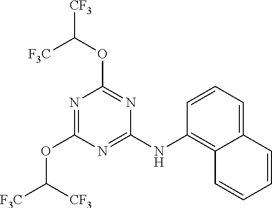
N1=C(NC2=C3C(=CC=C2)C=CC=C3)N=C(OC([CF3])[F3C])N=C1OC([F3C])[CF3]
